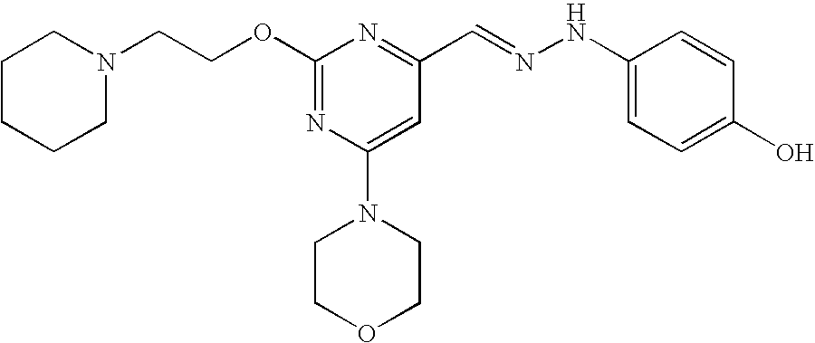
C(COC1=NC(N2CCOCC2)=CC(C=NNC2=CC=C(O)C=C2)=N1)N1CCCCC1
